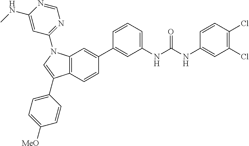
C12=C(N(C3=NC=NC(NC)=C3)C=C1C1=CC=C([MeO])C=C1)C=C(C1=CC(NC(NC3=CC(Cl)=C(Cl)C=C3)=O)=CC=C1)C=C2
